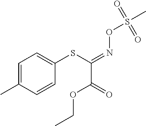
C1=C(C)C=CC(SC(=NOS(C)(=O)=O)C(OCC)=O)=C1
